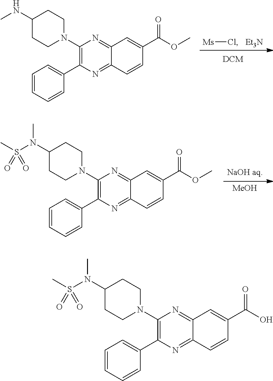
[Et3N].[Ms]Cl.C1(N2CCC(NC)CC2)=C(C2=CC=CC=C2)N=C2C(=N1)C=C(C(OC)=O)C=C2.[MeOH].C1(N2CCC(N(S(C)(=O)=O)C)CC2)=C(C2=CC=CC=C2)N=C2C(=N1)C=C(C(OC)=O)C=C2.C1(N2CCC(N(S(C)(=O)=O)C)CC2)=C(C2=CC=CC=C2)N=C2C(=N1)C=C(C(O)=O)C=C2
